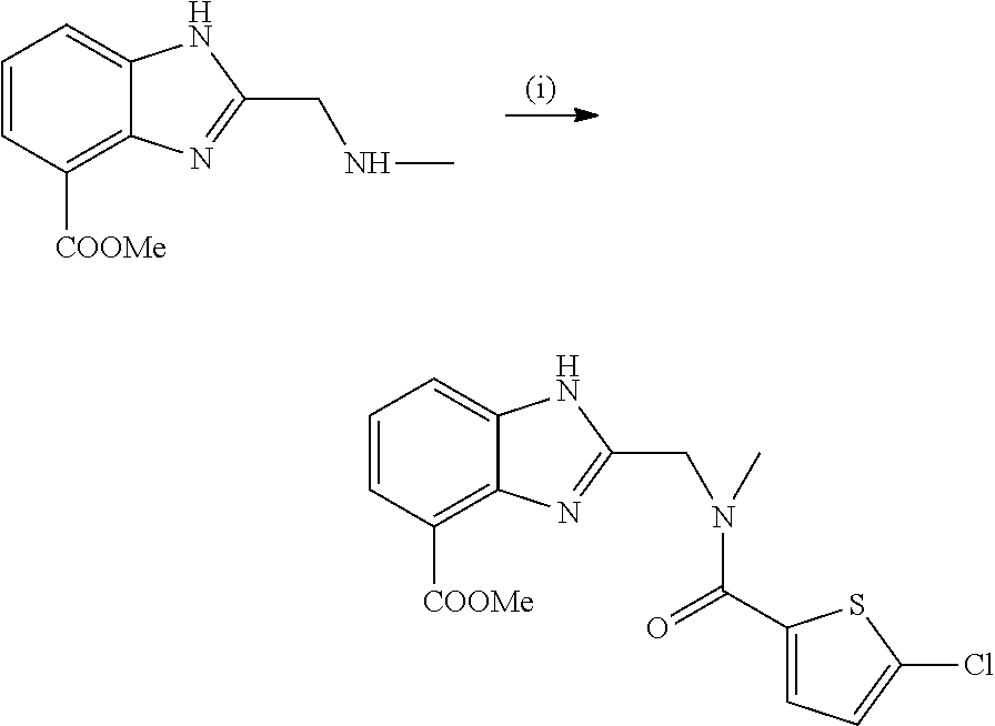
C1=CC([COOMe])=C2C(=C1)NC(CNC)=N2.C1=CC([COOMe])=C2C(=C1)NC(CN(C(C1=CC=C(Cl)S1)=O)C)=N2
